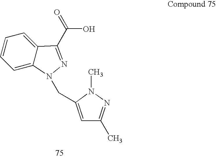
C(=O)(O)C1=NN(CC2=CC(C)=NN2C)C2=CC=CC=C21
